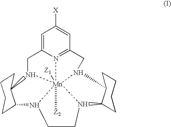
C1=C2N3=C(C=C1[X])CN1[Mn]345([Z2])([Z1])N(C2)C2C(N4CCN5C3C1CCCC3)CCCC2
